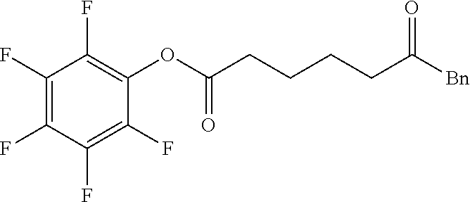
C1(F)=C(F)C(F)=C(F)C(OC(CCCCC([Bn])=O)=O)=C1F
